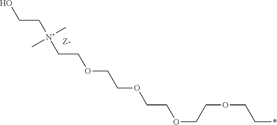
OCC[N+](C)(C)CCOCCOCCOCCOCC*
